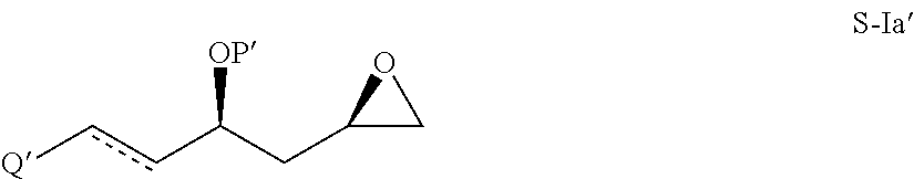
c(C(CC1CO1)[OP])c[Q]
